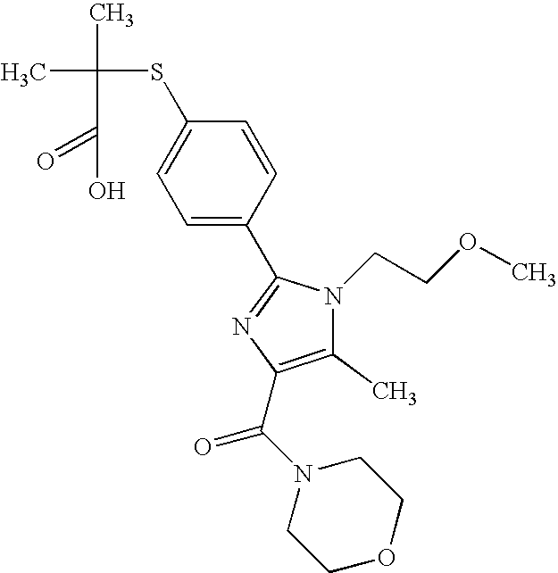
CC(C)(SC1=CC=C(C2=NC(C(N3CCOCC3)=O)=C(C)N2CCOC)C=C1)C(=O)O
